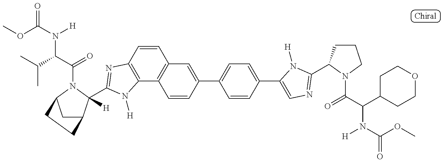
C1C2C([H])(C3=NC4=C(C5=C(C=C4)C=C(C4=CC=C(C6=CN=C(C7CCCN7C(C(C7CCOCC7)N(C(OC)=O)[H])=O)N6[H])C=C4)C=C5)N3[H])N(C(C(C(C)C)N(C(OC)=O)[H])=O)C1CC2
